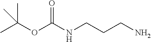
CC(OC(NCCCN)=O)(C)C
